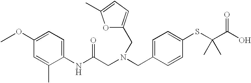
C1(OC)=CC=C(NC(CN(CC2=CC=C(SC(C(O)=O)(C)C)C=C2)CC2=CC=C(C)O2)=O)C(C)=C1
